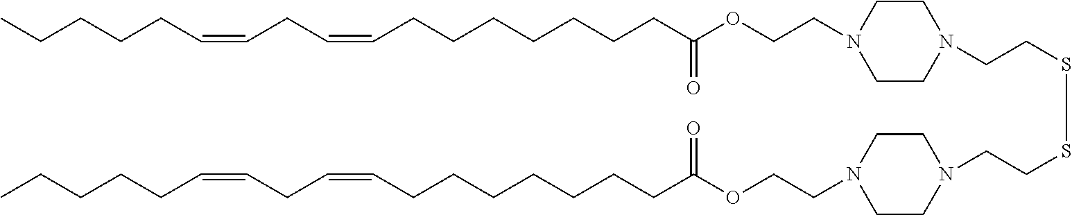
C(CC(OCCN1CCN(CCSSCCN2CCN(CCOC(CCCCCCCC=CCC=CCCCCC)=O)CC2)CC1)=O)CCCCCC=CCC=CCCCCC
